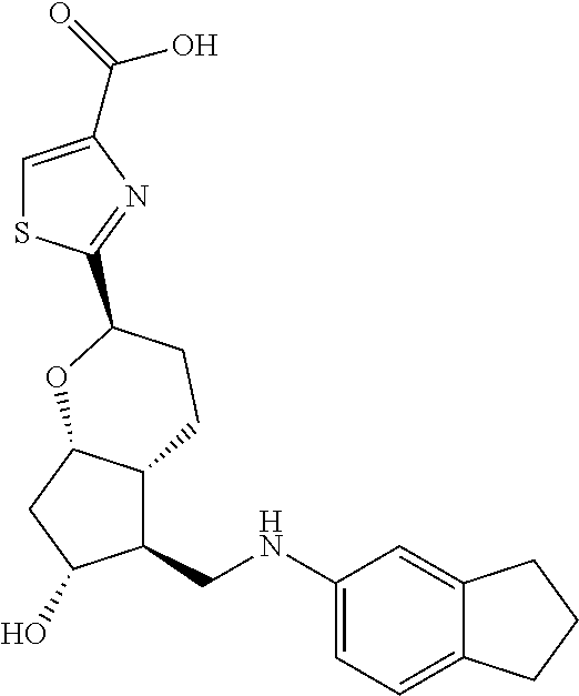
C1=C(C(O)=O)N=C(C2CCC3C(CNC4=CC=C5C(=C4)CCC5)C(O)CC3O2)S1
